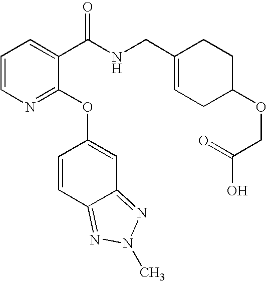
C1=CN=C(OC2=CC3=NN(C)N=C3C=C2)C(C(NCC2=CCC(OCC(O)=O)CC2)=O)=C1
